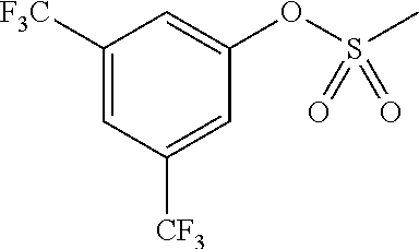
C1([F3C])=CC([CF3])=CC(OS(C)(=O)=O)=C1
